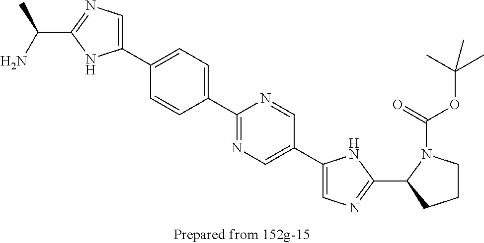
C(C1=NC=C(C2=CC=C(C3=NC=C(C4=CN=C(C5N(C(=O)OC(C)(C)C)CCC5)N4)C=N3)C=C2)N1)(N)C
